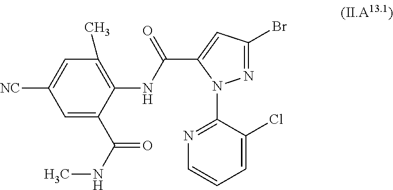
C1=C(C(NC)=O)C(NC(C2=CC(Br)=NN2C2=NC=CC=C2Cl)=O)=C(C)C=C1[NC]
